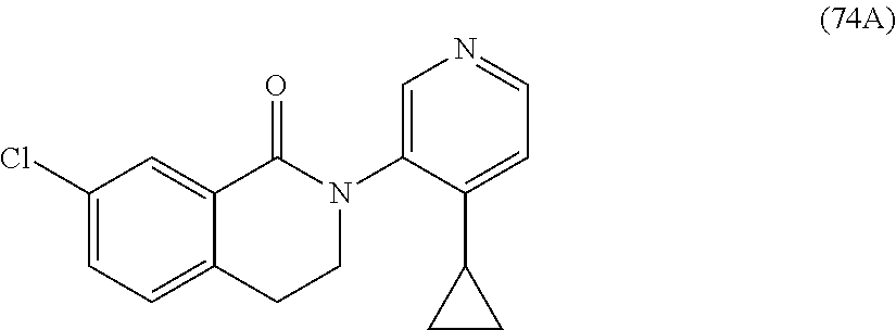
C12=CC=C(Cl)C=C1C(=O)N(C1=CN=CC=C1C1CC1)CC2
